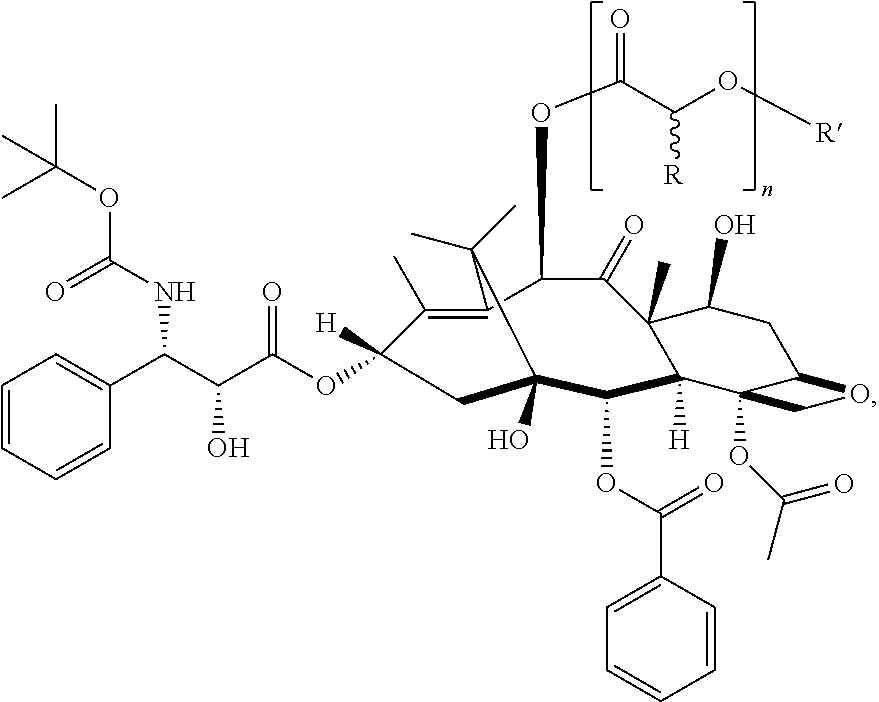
C(C(C1=CC=CC=C1)NC(=O)OC(C)(C)C)(C(=O)OC1([H])C(C)=C2C(OC(C(O[R])[R])=O)C(=O)C3(C)C(O)CC4C(OC(C)=O)(C3([H])C(OC(=O)C3=CC=CC=C3)C(O)(C1)C2(C)C)CO4)O
